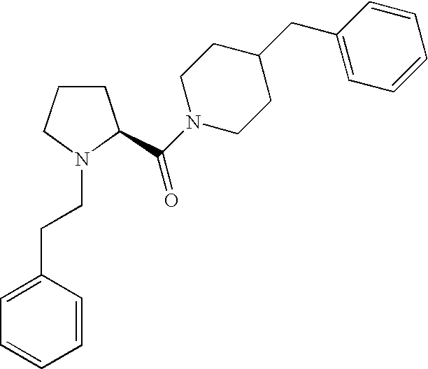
C1CCN(CCC2=CC=CC=C2)C1C(N1CCC(CC2=CC=CC=C2)CC1)=O
